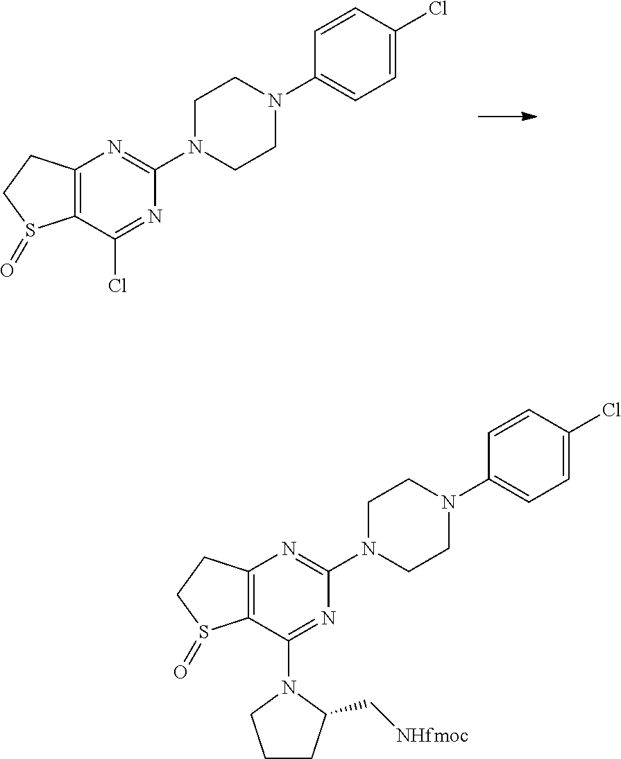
C12=C(C(Cl)=NC(N3CCN(C4=CC=C(Cl)C=C4)CC3)=N1)S(=O)CC2.C12=C(C(N3C(C[NHfmoc])CCC3)=NC(N3CCN(C4=CC=C(Cl)C=C4)CC3)=N1)S(=O)CC2
